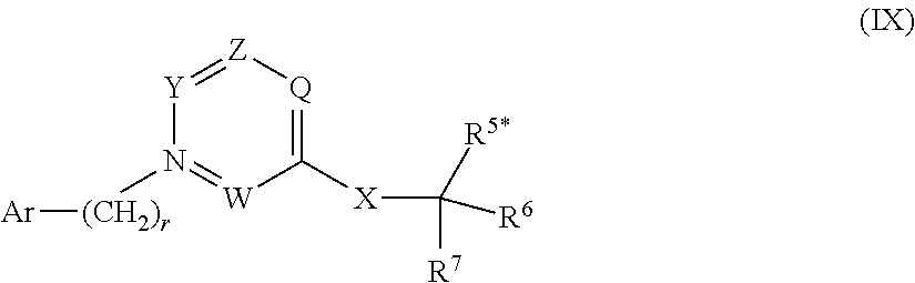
C1([X]C([R5*])([R7])[R6])=[Q][Z]=[Y]N([(CH2)r][Ar])=[W]1
